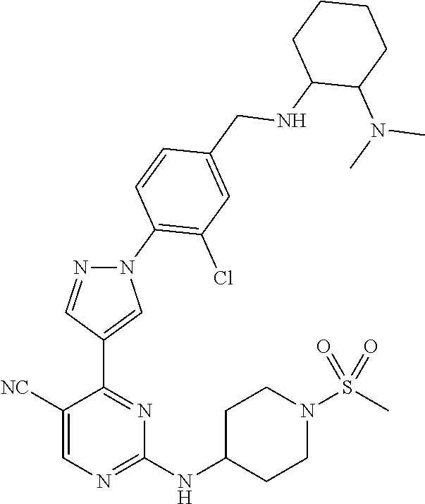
C1(NC2CCN(S(C)(=O)=O)CC2)=NC=C([NC])C(C2=CN(C3=C(Cl)C=C(CNC4C(N(C)C)CCCC4)C=C3)N=C2)=N1
